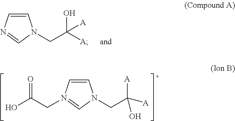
C1=CN=CN1CC([A])(O)[A].C1=CN(CC(O)=O)=CN1CC([A])(O)[A]
